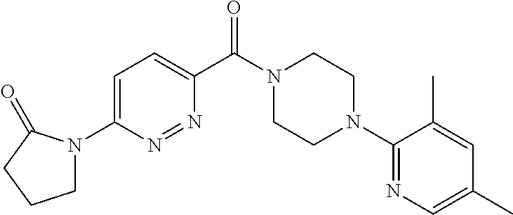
C1=C(N2CCCC2=O)N=NC(C(N2CCN(C3=NC=C(C)C=C3C)CC2)=O)=C1
